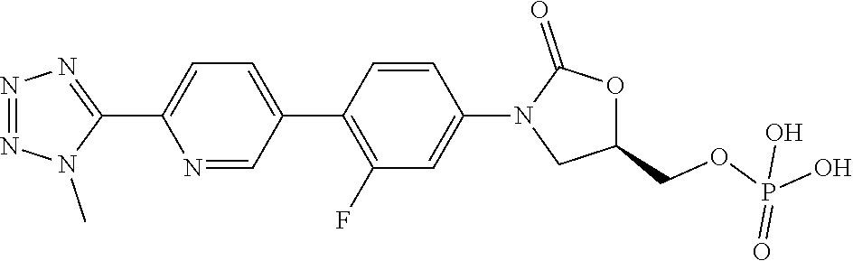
N1=NN(C)C(C2=CC=C(C3=C(F)C=C(N4CC(COP(O)(=O)O)OC4=O)C=C3)C=N2)=N1
